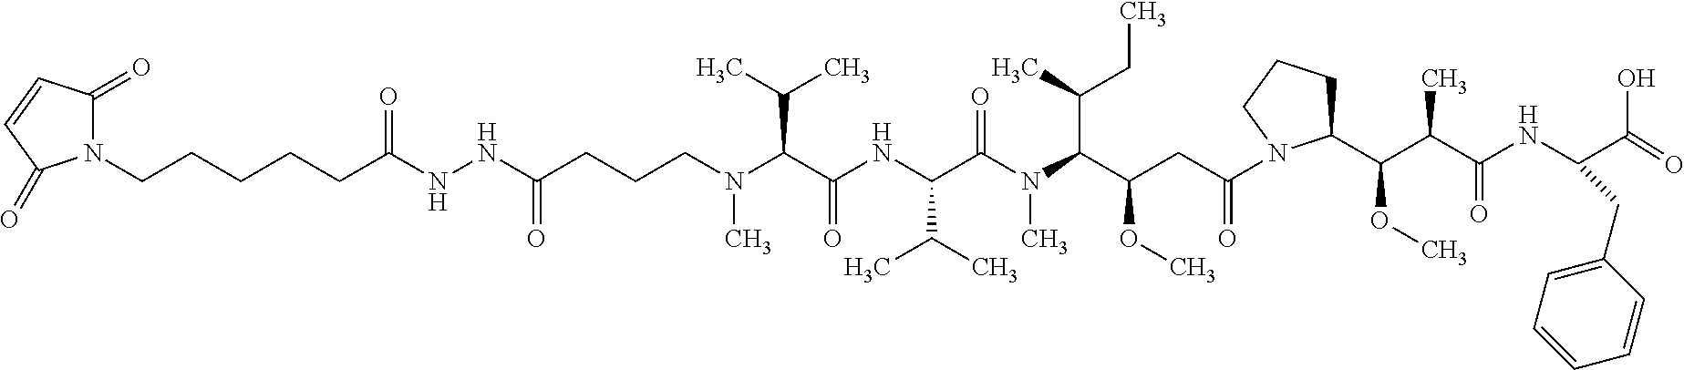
C(CCCN(C(C(NC(C(N(C)C(C(CC(=O)N1C(C(C(C(NC(C(O)=O)CC2=CC=CC=C2)=O)C)OC)CCC1)OC)C(C)CC)=O)C(C)C)=O)C(C)C)C)(NNC(CCCCCN1C(=O)C=CC1=O)=O)=O
